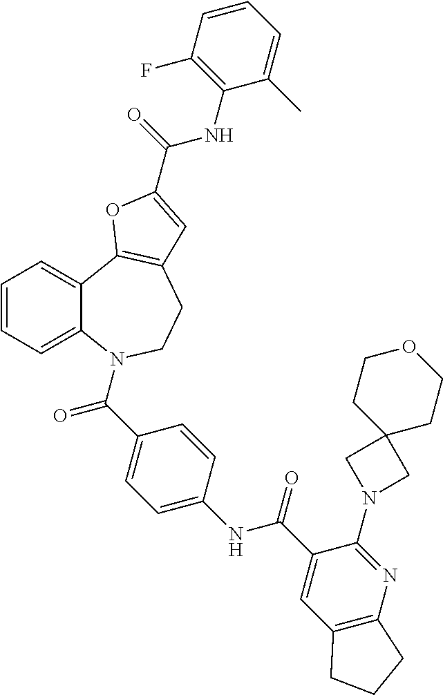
C1=CC=C2C(=C1)C1=C(CCN2C(=O)C2=CC=C(NC(=O)C3=CC4=C(N=C3N3CC5(C3)CCOCC5)CCC4)C=C2)C=C(C(NC2=C(F)C=CC=C2C)=O)O1
